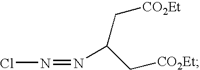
C(C[CO2Et])(C[CO2Et])N=NCl
